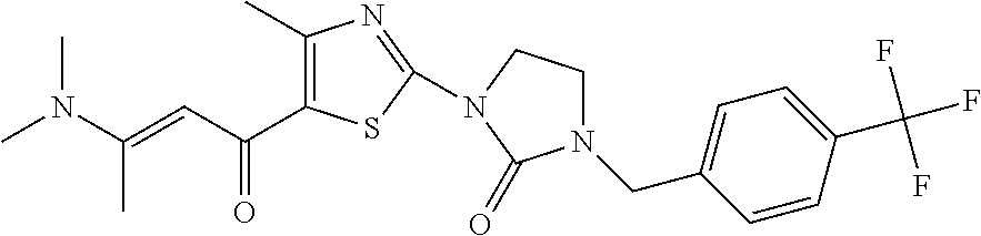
C(C=C(N(C)C)C)(=O)C1=C(C)N=C(N2CCN(CC3=CC=C(C(F)(F)F)C=C3)C2=O)S1
